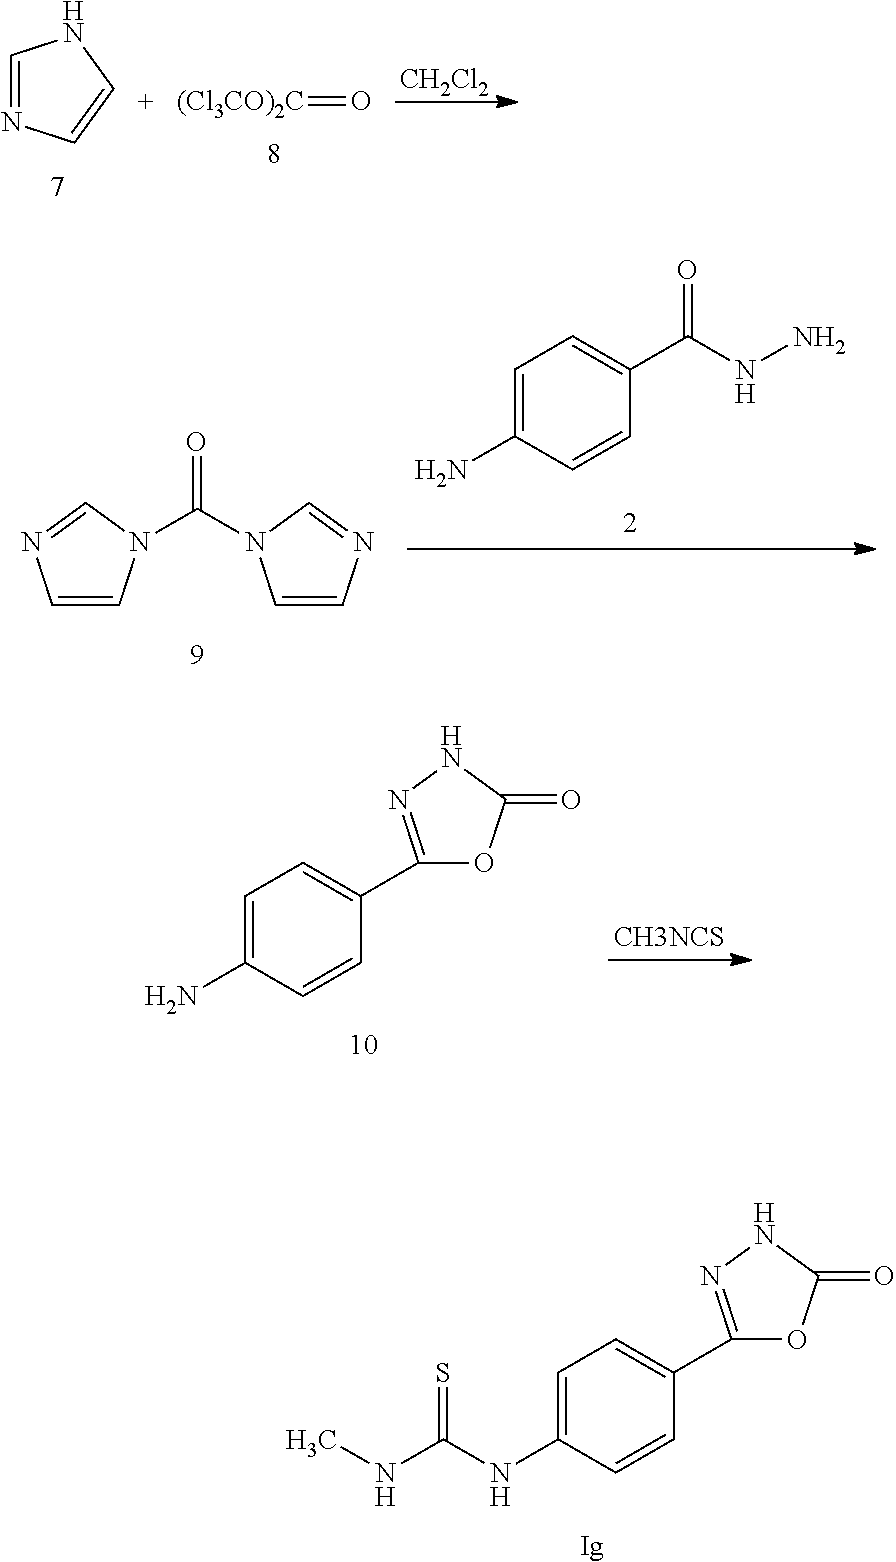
C1=C(N)C=CC(C(NN)=O)=C1.C1=CN(C(=O)N2C=CN=C2)C=N1.C1=C(N)C=CC(C2=NNC(=O)O2)=C1.[CH3NCS].C1=C(NC(NC)=S)C=CC(C2=NNC(=O)O2)=C1.[Ig].C1=NC=CN1.[(Cl3CO)2C]=O.[CH2Cl2]
